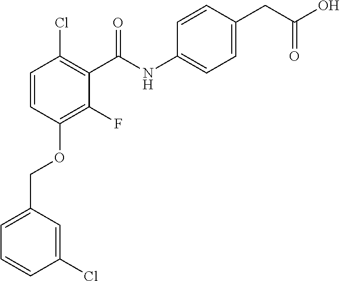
C1=CC(OCC2=CC=CC(Cl)=C2)=C(F)C(C(NC2=CC=C(CC(O)=O)C=C2)=O)=C1Cl
